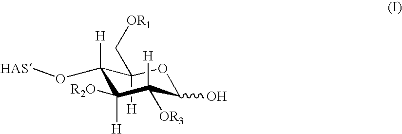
C1([H])(O[HAS])C([H])(C[OR1])OC(O)C([H])([OR3])C1([R2O])[H]
